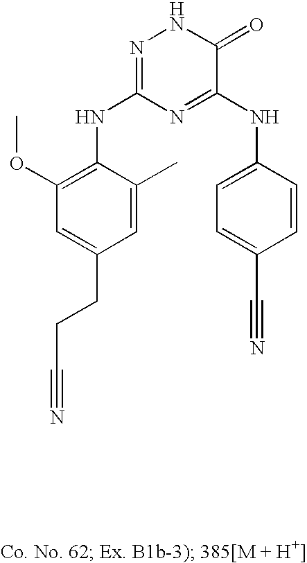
C1=C(CCC#N)C=C(C)C(NC2=NNC(=O)C(NC3=CC=C(C#N)C=C3)=N2)=C1OC
